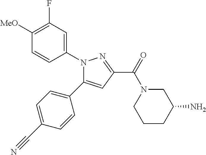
N1(C2=CC(F)=C([MeO])C=C2)C(C2=CC=C(C#N)C=C2)=CC(C(=O)N2CCCC(N)C2)=N1
